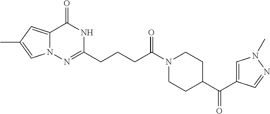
C12=CC(C)=CN1N=C(CCCC(N1CCC(C(=O)C3=CN(C)N=C3)CC1)=O)NC2=O
